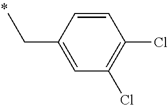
C1=CC(CC)=CC(Cl)=C1Cl
